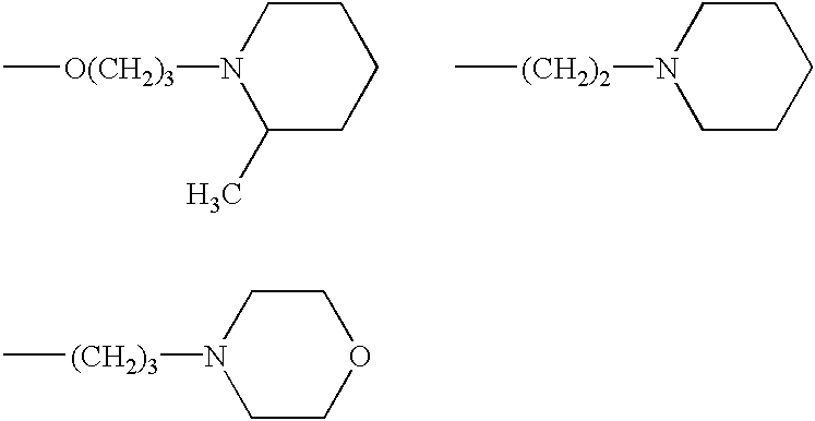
C[O(CH2)3]N1C(C)CCCC1.C[(CH2)2]N1CCCCC1.C[(CH2)3]N1CCOCC1
